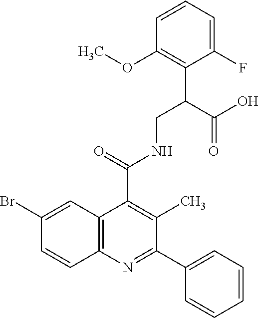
C1=CC2=C(C=C1Br)C(C(=O)NCC(C(O)=O)C1=C(OC)C=CC=C1F)=C(C)C(C1=CC=CC=C1)=N2
